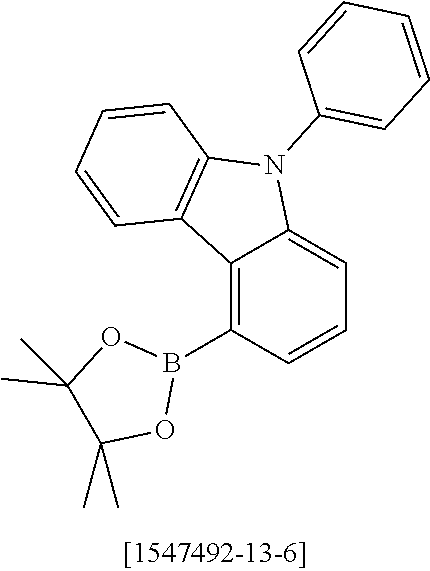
C12=C(B3OC(C)(C)C(C)(C)O3)C=CC=C1N(C1=CC=CC=C1)C1=C2C=CC=C1
